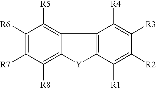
C12=C([R5])C([R6])=C([R7])C([R8])=C1[Y]C1=C2C([R4])=C([R3])C([R2])=C1[R1]
